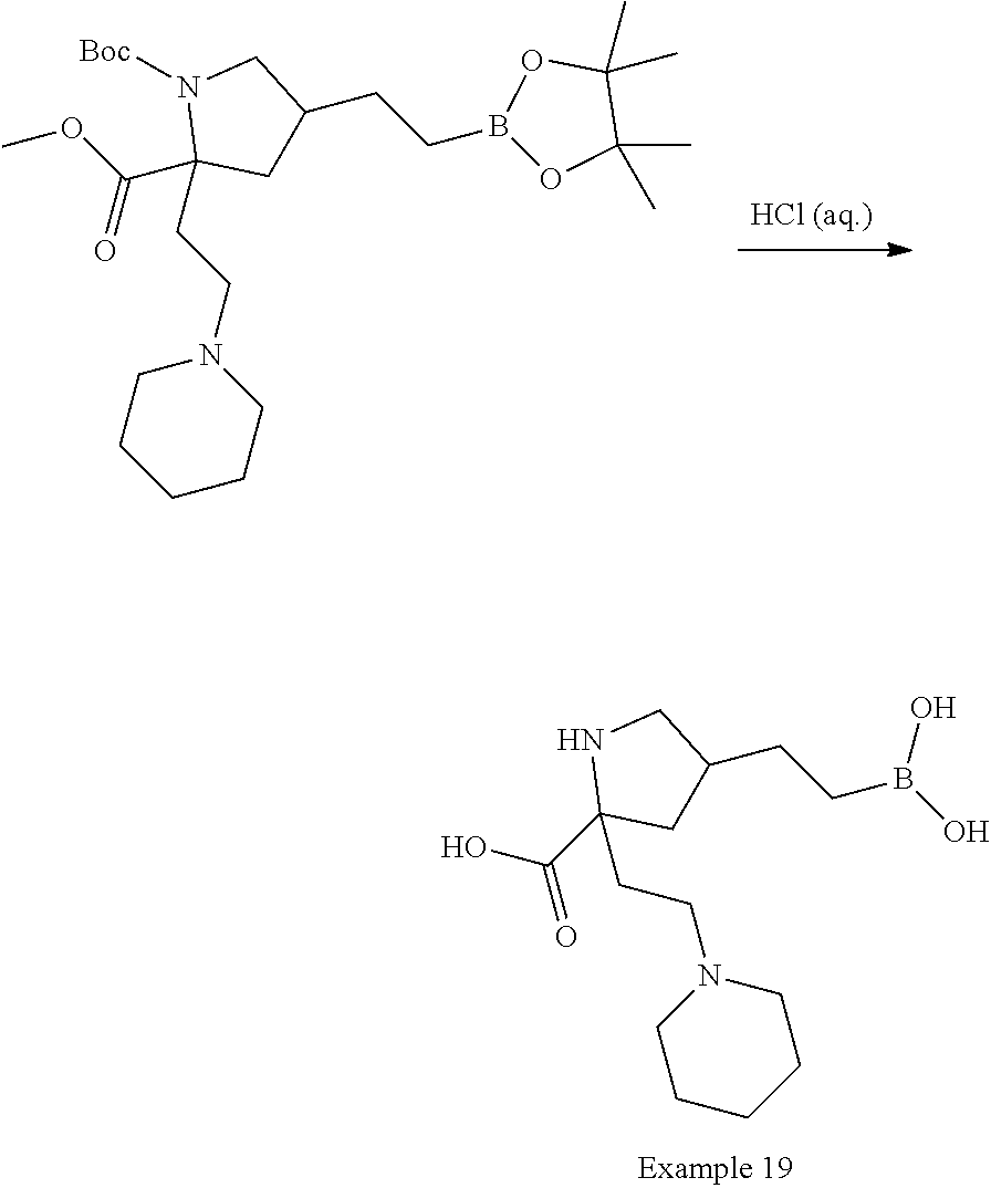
N1CC(CCB(O)O)CC1(C(O)=O)CCN1CCCCC1.[Boc]N1C(C(OC)=O)(CCN2CCCCC2)CC(CCB2OC(C)(C)C(C)(C)O2)C1
